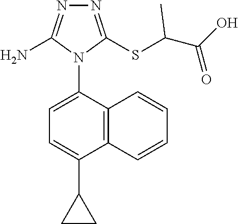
N1=C(SC(C(O)=O)C)N(C2=CC=C(C3CC3)C3=C2C=CC=C3)C(N)=N1
